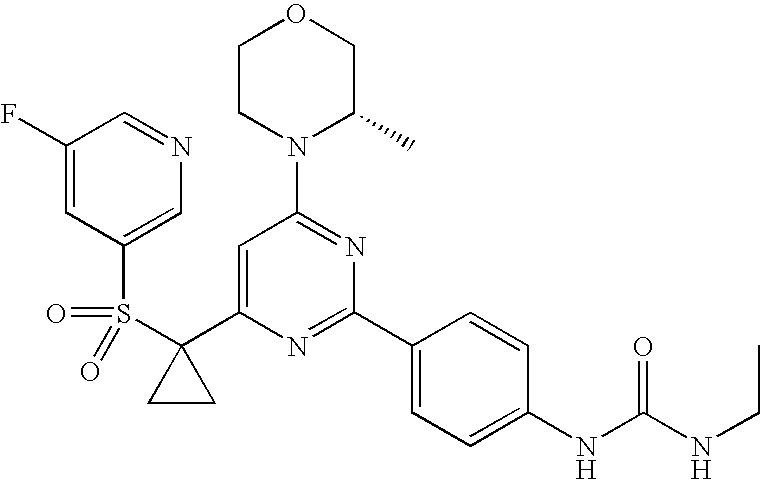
C1(C2(S(=O)(=O)C3=CN=CC(F)=C3)CC2)=CC(N2C(C)COCC2)=NC(C2=CC=C(NC(=O)NCC)C=C2)=N1
